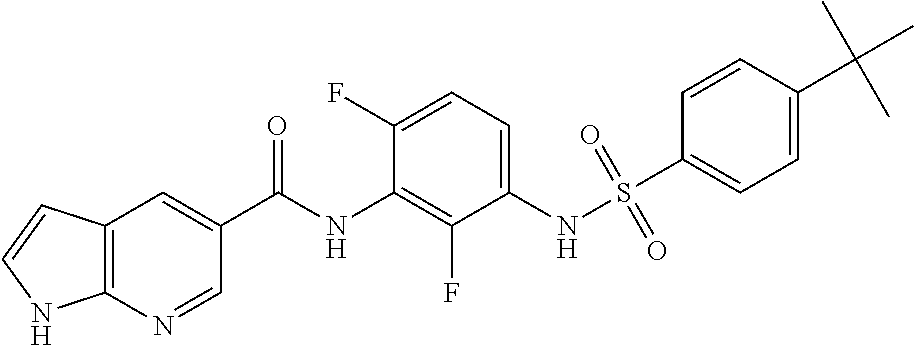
C12=C(N=CC(C(NC3=C(F)C(NS(=O)(=O)C4=CC=C(C(C)(C)C)C=C4)=CC=C3F)=O)=C1)NC=C2
